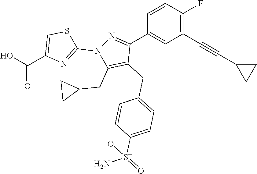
C1=CC(F)=C(C#CC2CC2)C=C1C1=NN(C2=NC(C(=O)O)=CS2)C(CC2CC2)=C1CC1=CC=C([S+](N)(=O)[-O])C=C1
